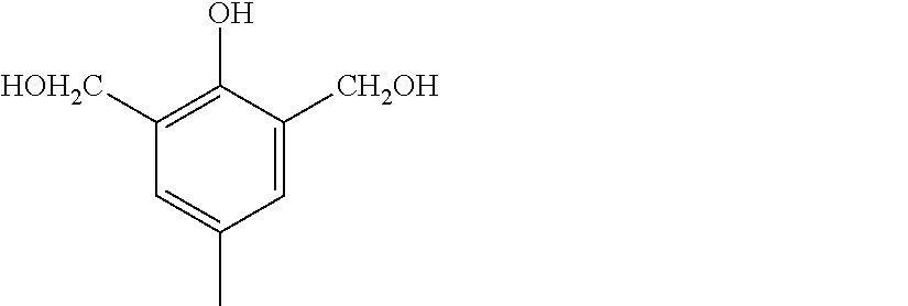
C1([HOH2C])=C(O)C([CH2OH])=CC(C)=C1
